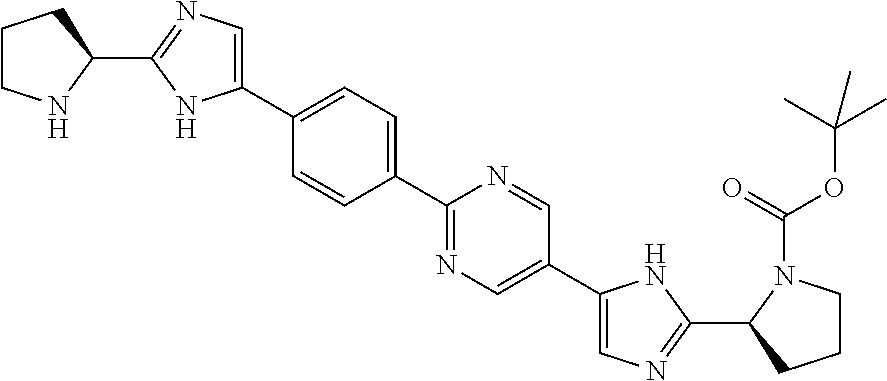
C1(C2=CC=C(C3=NC=C(C4=CN=C(C5CCCN5C(=O)OC(C)(C)C)N4)C=N3)C=C2)=CN=C(C2CCCN2)N1
